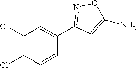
C1(Cl)=C(Cl)C=CC(C2=NOC(N)=C2)=C1
